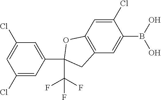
C1(Cl)=CC2=C(C=C1B(O)O)CC(C(F)(F)F)(C1=CC(Cl)=CC(Cl)=C1)O2
